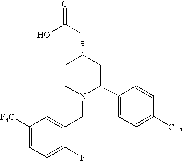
C1([F3C])=CC=C(F)C(CN2C(C3=CC=C([CF3])C=C3)CC(CC(=O)O)CC2)=C1
